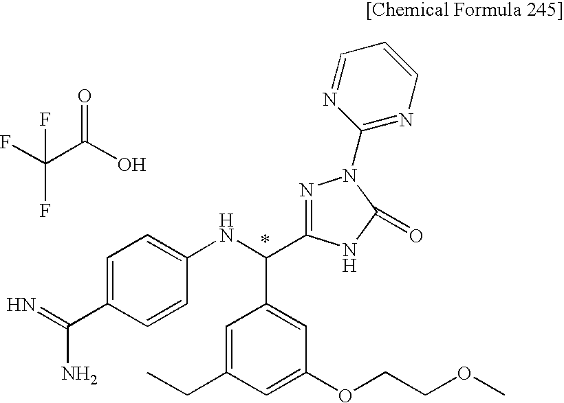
C(C(O)=O)(F)(F)F.C1=C(C(=N)N)C=CC(NC(C2=CC(OCCOC)=CC(CC)=C2)C2=NN(C3=NC=CC=N3)C(=O)N2)=C1
